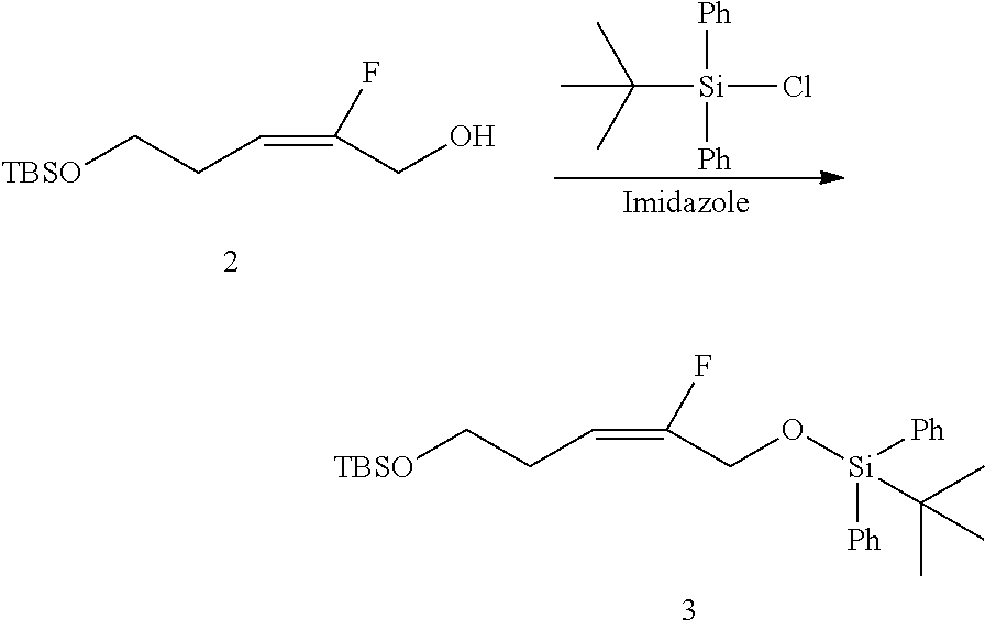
[TBSO]CCC=C(CO[Si]([Ph])([Ph])C(C)(C)C)F.[TBSO]CCC=C(CO)F.CC(C)(C)[Si]([Ph])([Ph])Cl
